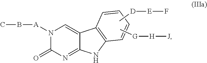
CB[A]N1C(=O)N=C2C(=C1)C1=C(N2)C=CC=C1.C[D][E]F.C[G][H][J]
